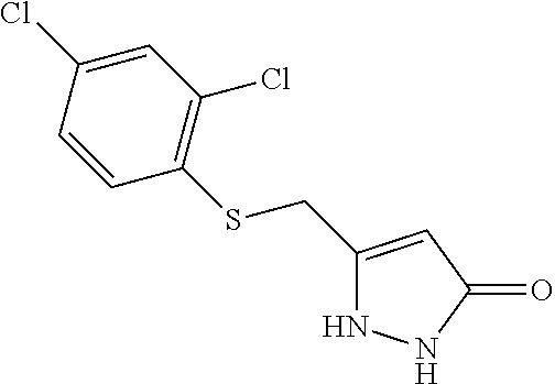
C1(CSC2=C(Cl)C=C(Cl)C=C2)=CC(=O)NN1
